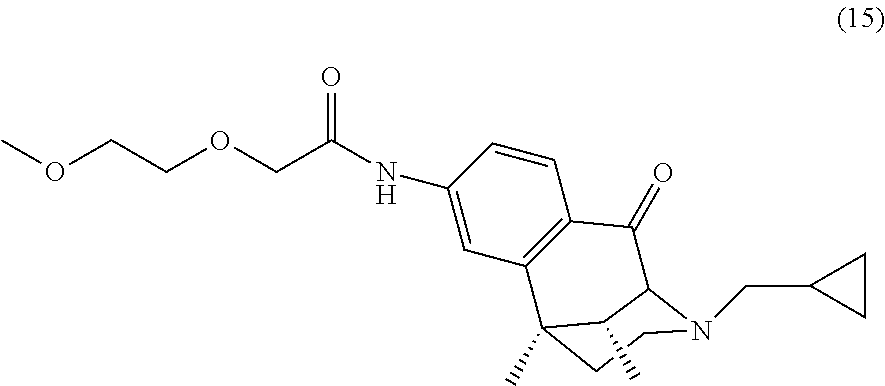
C1=CC(NC(COCCOC)=O)=CC2=C1C(=O)C1N(CC3CC3)CCC2(C)C1C
